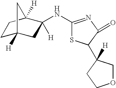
C1C2([H])CC([H])(NC3=NC(=O)C(C4([H])COCC4)S3)C([H])(C1)C2
